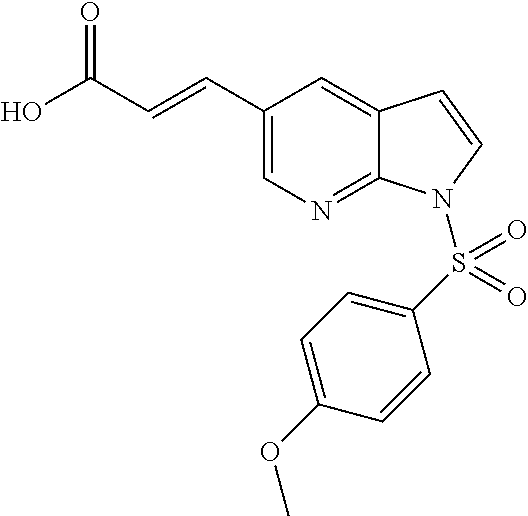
OC(C=CC1=CN=C2C(=C1)C=CN2S(C1=CC=C(OC)C=C1)(=O)=O)=O
